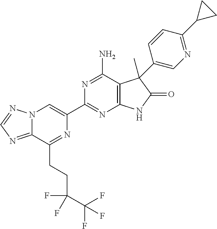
C12=NC=NN1C=C(C1=NC3=C(C(N)=N1)C(C)(C1=CN=C(C4CC4)C=C1)C(=O)N3)N=C2CCC(F)(C(F)(F)F)F
